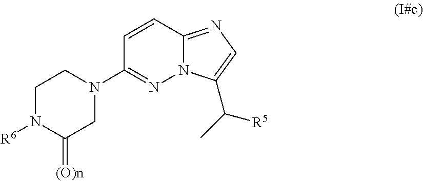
C1N([R6])C(=[(O)n])CN(C2=NN3C(=NC=C3C([R5])C)C=C2)C1
